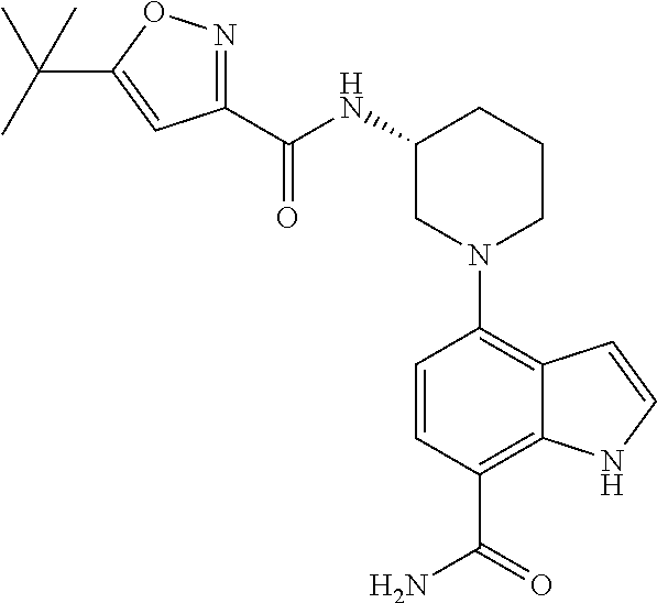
N1(C2=C3C(=C(C(=O)N)C=C2)NC=C3)CCCC(NC(C2=NOC(C(C)(C)C)=C2)=O)C1
